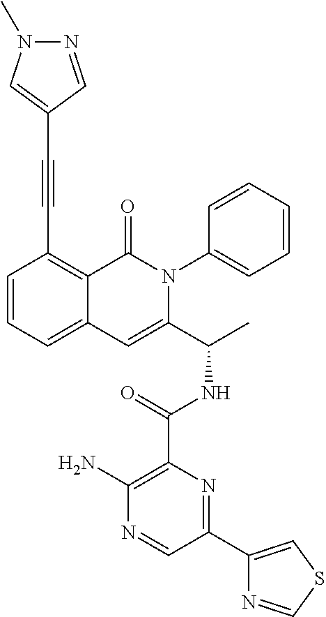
C1(C(NC(C2=CC3=CC=CC(C#CC4=CN(C)N=C4)=C3C(=O)N2C2=CC=CC=C2)C)=O)=C(N)N=CC(C2=CSC=N2)=N1
